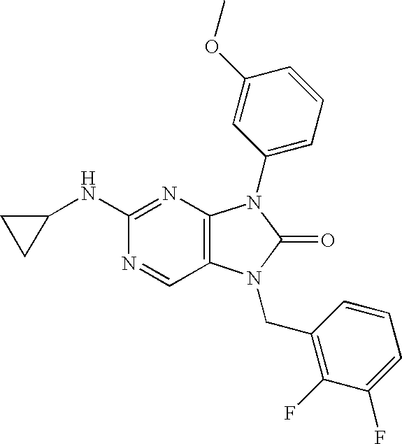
C1(NC2=NC3=C(C=N2)N(CC2=C(F)C(F)=CC=C2)C(=O)N3C2=CC=CC(OC)=C2)CC1
